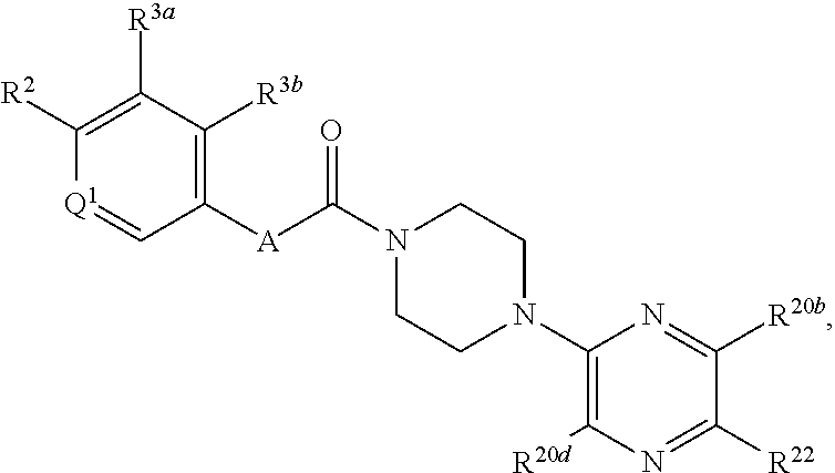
N1(C([A]C2=C([R3b])C([R3a])=C([R2])[Q1]=C2)=O)CCN(C2=C([R20d])N=C([R22])C([R20b])=N2)CC1
